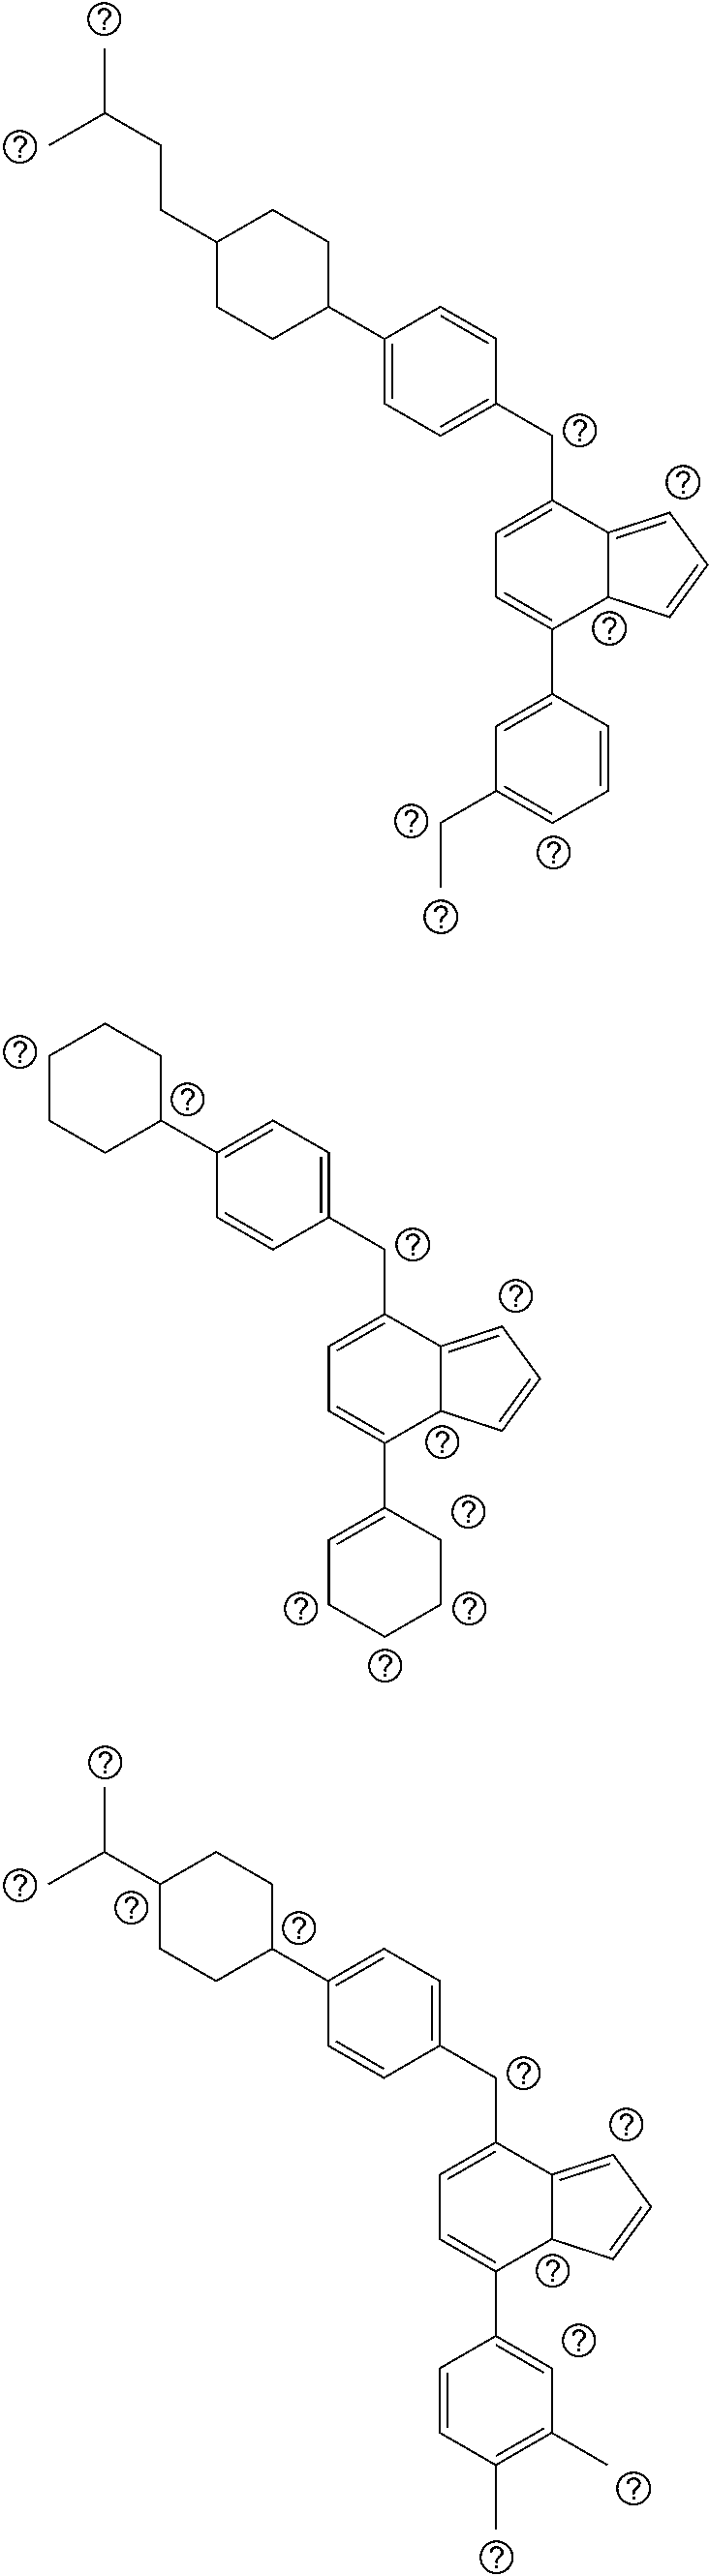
C1C(C2=CC=C(CC3=CC=C(C4=CC(CC)=CC=C4)C4C3=CC=C4)C=C2)CCC(CCC(C)C)C1.C1C(C2=CC=C(CC3=CC=C(C4=CCCCC4)C4C3=CC=C4)C=C2)CCCC1.C1C(C2=CC=C(CC3=CC=C(C4=CC(C)=C(C)C=C4)C4C3=CC=C4)C=C2)CCC(C(C)C)C1
